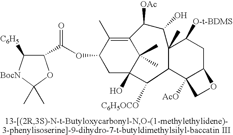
C12=C(C)C(OC(C3C([C6H5])[BocN]C(C)(C)O3)=O)CC(O)(C1(C)C)C([C6H5OCO])C1C3([AcO])C(CC([O-t-BDMS])C1(C)C(O)C2[OAc])OC3
